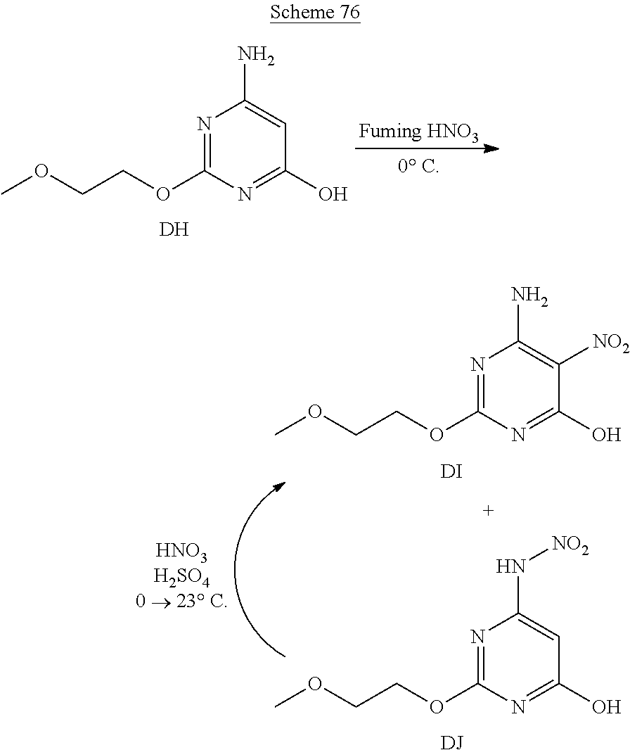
N1=C(OCCOC)N=C(O)C=C1N.[DH].N1=C(OCCOC)N=C(O)C([NO2])=C1N.[DI].N1=C(OCCOC)N=C(O)C=C1N[NO2].[DJ]
